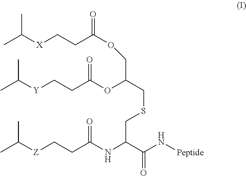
CC([X]CCC(OCC(OC(CC[Y]C(C)C)=O)CSCC(C(N[Peptide])=O)NC(CC[Z]C(C)C)=O)=O)C
